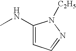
C1(NC)=CC=NN1[C2H5]
